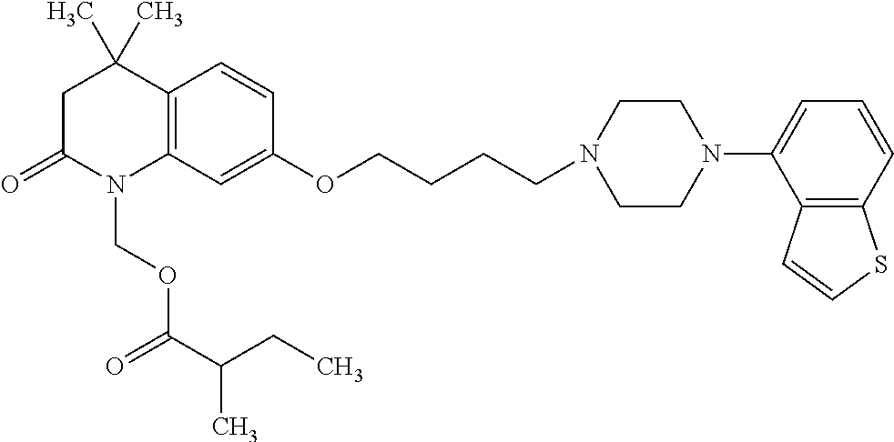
C1C(=O)N(COC(=O)C(CC)C)C2=C(C1(C)C)C=CC(OCCCCN1CCN(C3=CC=CC4=C3C=CS4)CC1)=C2
